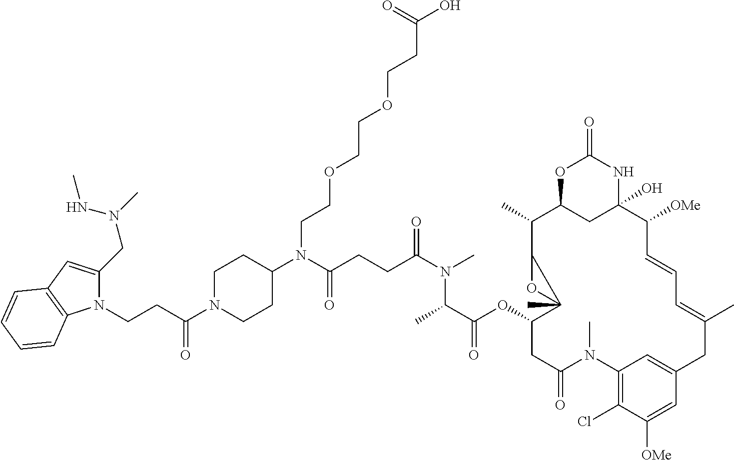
O1C2CC(O)(NC1=O)C([OMe])C=CC=C(C)CC1=CC(=C(Cl)C([OMe])=C1)N(C)C(=O)CC(OC(=O)C(C)N(C)C(=O)CCC(N(C1CCN(C(CCN3C4=C(C=C3CN(NC)C)C=CC=C4)=O)CC1)CCOCCOCCC(=O)O)=O)C1(C)C(C2C)O1
